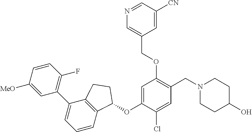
C1=C([MeO])C=CC(F)=C1C1=CC=CC2=C1CCC2OC1=CC(OCC2=CN=CC([CN])=C2)=C(CN2CCC(O)CC2)C=C1Cl
